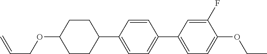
C1CC(OCC=C)CCC1C1=CC=C(C2=CC=C(OCC)C(F)=C2)C=C1
